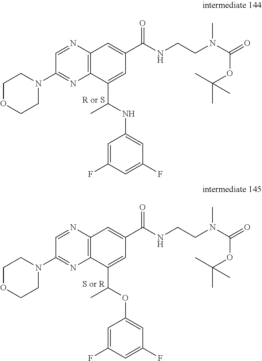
C1OCCN(C2=NC3=C(N=C2)C=C(C(NCCN(C(=O)OC(C)(C)C)C)=O)C=C3C(C)NC2=CC(F)=CC(F)=C2)C1.C1OCCN(C2=NC3=C(N=C2)C=C(C(NCCN(C(=O)OC(C)(C)C)C)=O)C=C3C(C)OC2=CC(F)=CC(F)=C2)C1
